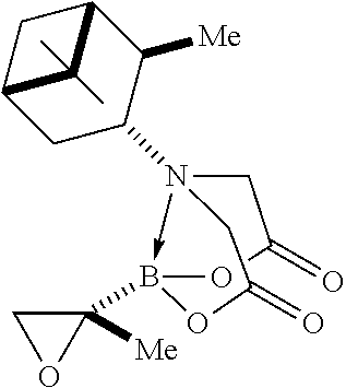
N12(C3CC4CC(C3[Me])C4(C)C)->B(C3([Me])CO3)(OC(=O)C1)OC(=O)C2
